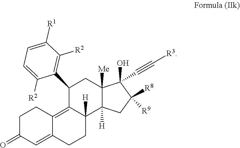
C1=C([R2])C(C2C3=C4C(=CC(=O)CC4)CCC3([H])C3([H])C([Me])(C2)C(O)(C#C[R3])C([R8])([R9])C3)=C([R2])C([R1])=C1
